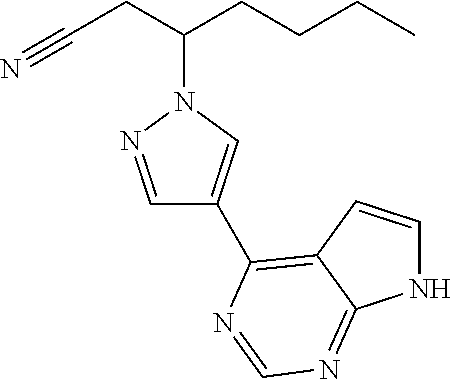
C1=NN(C(CCCC)CC#N)C=C1C1=C2C=CNC2=NC=N1
